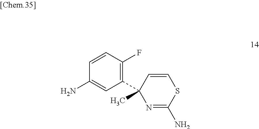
C1(C2(C)C=CSC(N)=N2)=C(F)C=CC(N)=C1
